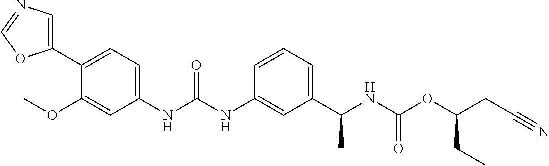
C1(C2=CC=C(NC(NC3=CC(C(NC(OC(CC#N)CC)=O)C)=CC=C3)=O)C=C2OC)=CN=CO1
